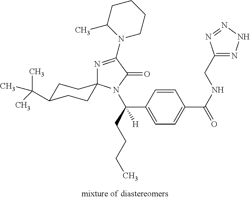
N1=C(N2CCCCC2C)C(=O)N(C(C2=CC=C(C(=O)NCC3=NNN=N3)C=C2)(CCCC)[H])C12CCC(C(C)(C)C)CC2
